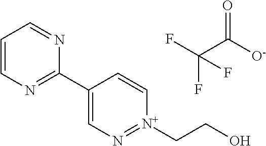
C1=CN=C(C2=CN=[N+](CCO)C=C2)N=C1.FC(C([O-])=O)(F)F
